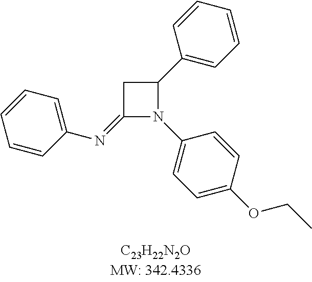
C1(=NC2=CC=CC=C2)N(C2=CC=C(OCC)C=C2)C(C2=CC=CC=C2)C1
